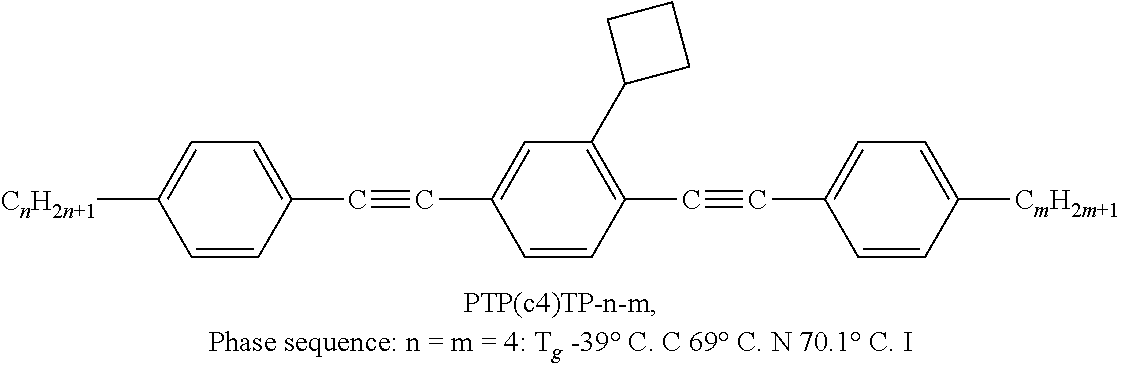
[CnH2n+1]C1=CC=C(C#CC2=CC(C3CCC3)=C(C#CC3=CC=C([CmH2m+1])C=C3)C=C2)C=C1
